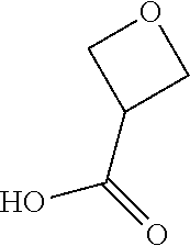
OC(=O)C1COC1
